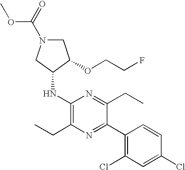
C1(NC2C(OCCF)CN(C(OC)=O)C2)=C(CC)N=C(C2=C(Cl)C=C(Cl)C=C2)C(CC)=N1
